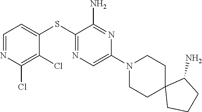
C1=NC(Cl)=C(Cl)C(SC2=NC=C(N3CCC4(CC3)CCCC4N)N=C2N)=C1
